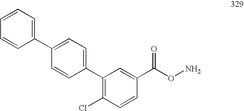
C1=CC=C(C2=CC=C(C3=C(Cl)C=CC(C(ON)=O)=C3)C=C2)C=C1
